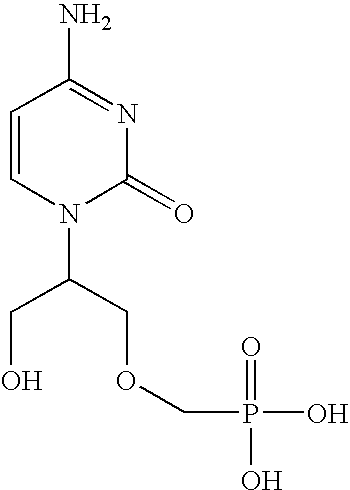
C1=CN(C(CO)COCP(O)(O)=O)C(=O)N=C1N
